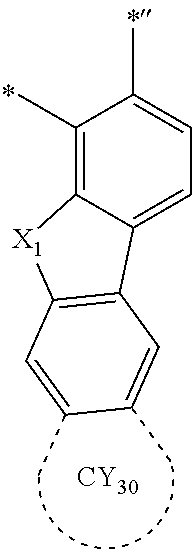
C1=C(C)C(C)=C2C(=C1)C1=C([X1]2)C=C(C)C(C)=C1.[CY30]
